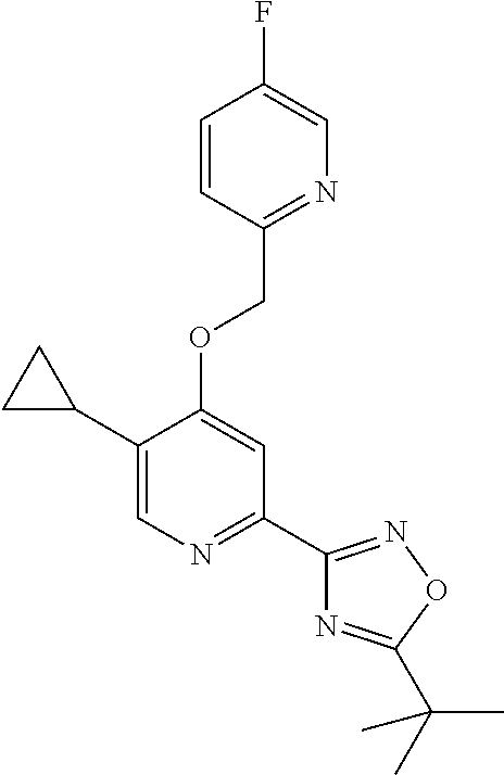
C1(C2CC2)=CN=C(C2=NOC(C(C)(C)C)=N2)C=C1OCC1=NC=C(F)C=C1
